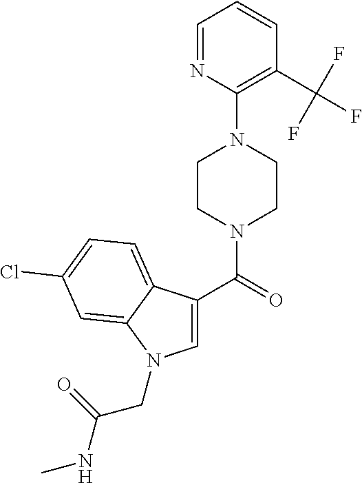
C1=NC(N2CCN(C(C3=CN(CC(NC)=O)C4=CC(Cl)=CC=C34)=O)CC2)=C(C(F)(F)F)C=C1
